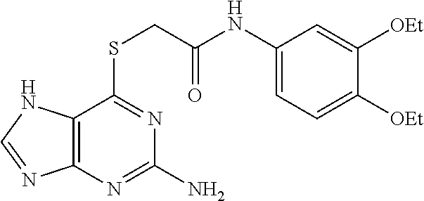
C1(NC(=O)CSC2=NC(N)=NC3=C2NC=N3)=CC=C([OEt])C([OEt])=C1
